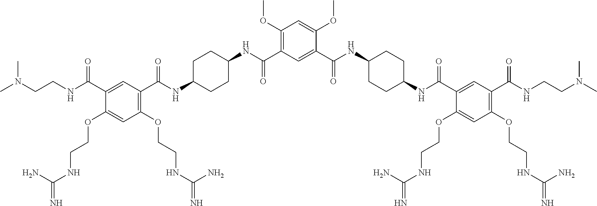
C1(C(NCCN(C)C)=O)=CC(C(NC2CCC(NC(C3=C(OC)C=C(OC)C(C(NC4CCC(NC(C5=CC(C(NCCN(C)C)=O)=C(OCCNC(=N)N)C=C5OCCNC(=N)N)=O)CC4)=O)=C3)=O)CC2)=O)=C(OCCNC(=N)N)C=C1OCCNC(=N)N
